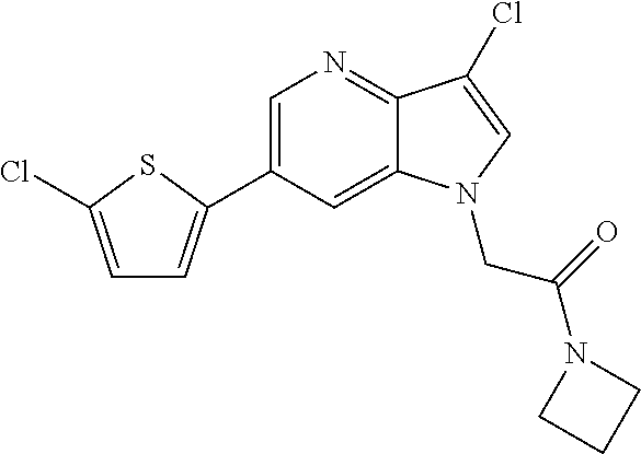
C1=C(C2=CC=C(Cl)S2)C=C2C(=N1)C(Cl)=CN2CC(N1CCC1)=O
